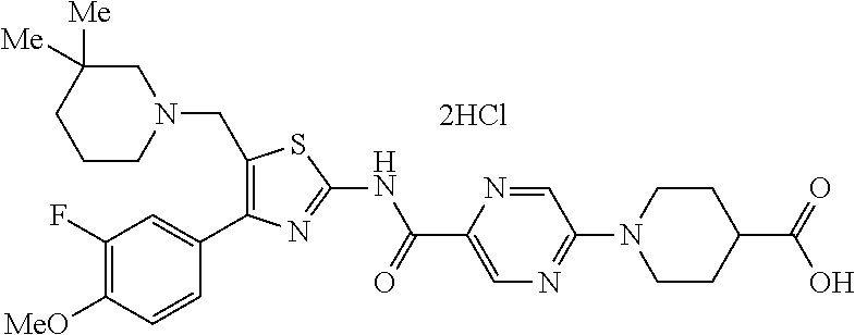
C1(F)=C([MeO])C=CC(C2=C(CN3CC([Me])([Me])CCC3)SC(NC(C3=CN=C(N4CCC(C(=O)O)CC4)C=N3)=O)=N2)=C1.[2HCl]
